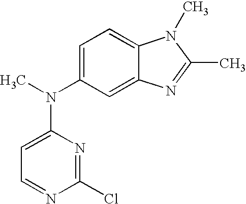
C1=C(N(C2=CC=NC(Cl)=N2)C)C=C2C(=C1)N(C)C(C)=N2
